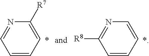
C1=CC=C([R7])N=C1.C1=CC=CN=C1[R8]
